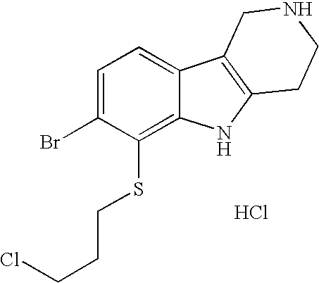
C1=C(Br)C(SCCCCl)=C2C(=C1)C1=C(N2)CCNC1.Cl
